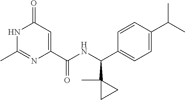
CC1=NC(C(=O)NC(C2(C)CC2)C2=CC=C(C(C)C)C=C2)=CC(=O)N1
